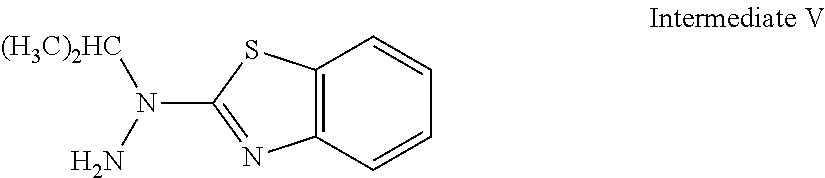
C12=C(C=CC=C1)N=C(N([(H3C)2HC])N)S2
